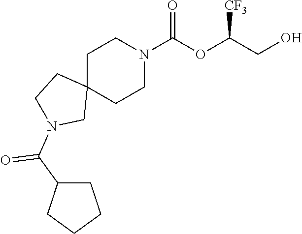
C1C2(CCN(C(OC(CO)[CF3])=O)C1)CCN(C(=O)C1CCCC1)C2
